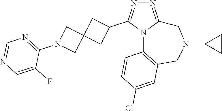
N1=C2N(C(C3CC4(C3)CN(C3=NC=NC=C3F)C4)=N1)C1=C(CN(C3CC3)C2)C=C(Cl)C=C1
